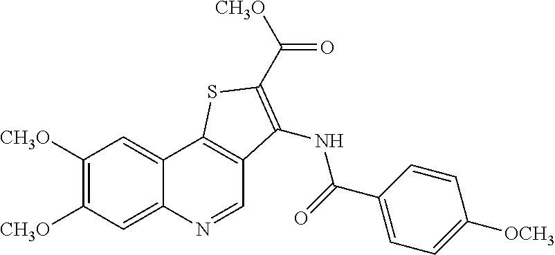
C1([CH3O])=C([CH3O])C=C2C(=C1)C1=C(C=N2)C(NC(C2=CC=C([OCH3])C=C2)=O)=C(C([CH3O])=O)S1
